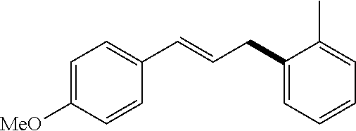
C1(C=CCC2=CC=CC=C2C)=CC=C([MeO])C=C1
